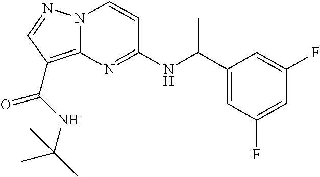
N(C1=NC2=C(C(=O)NC(C)(C)C)C=NN2C=C1)C(C1=CC(F)=CC(F)=C1)C
